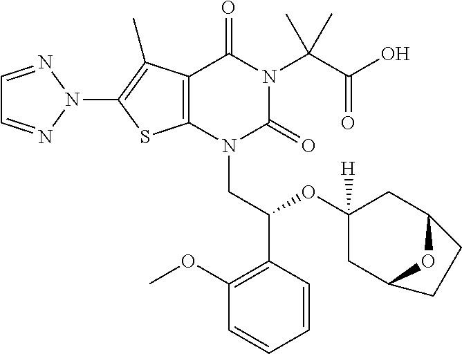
C1=NN(C2=C(C)C3=C(S2)N(CC(C2=C(OC)C=CC=C2)OC2([H])CC4OC(C2)CC4)C(=O)N(C(C(O)=O)(C)C)C3=O)N=C1
